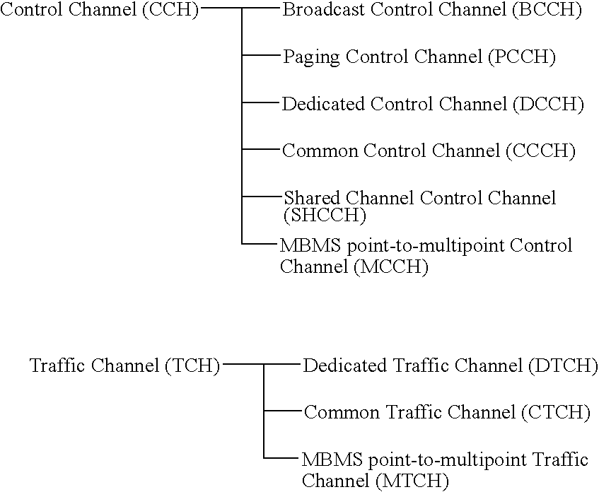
[Traffic Channel (TCH)]C(C([Common Traffic Channel (CTCH)])C[MBMS point-to-multipoint Traffic Channel (MTCH)])[Dedicated Traffic Channel (DTCH)].[Control Channel (CCH)]C(C([Paging Control Channel (PCCH)])C([Dedicated Control Channel (DCCH)])C([Common Control Channel (CCCH)])C([Shared Channel Control Channel (SHCCH)])C[MBMS point-to-multipoint Control Channel (MCCH)])[Broadcast Control Channel (BCCH)]
